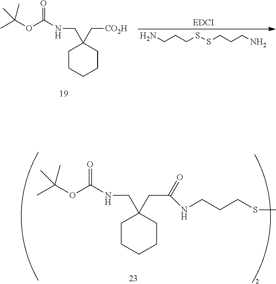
C1CCCCC1(CNC(OC(C)(C)C)=O)C[CO2H].C(CSSCCCN)CN.C1CCCCC1(CNC(OC(C)(C)C)=O)CC(=O)NCCCSC
